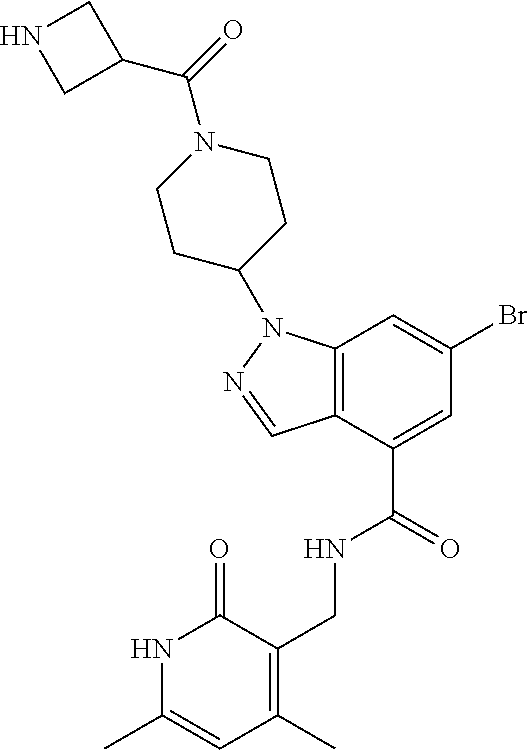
C12=C(C=C(Br)C=C1C(NCC1=C(C)C=C(C)NC1=O)=O)N(C1CCN(C(=O)C3CNC3)CC1)N=C2
